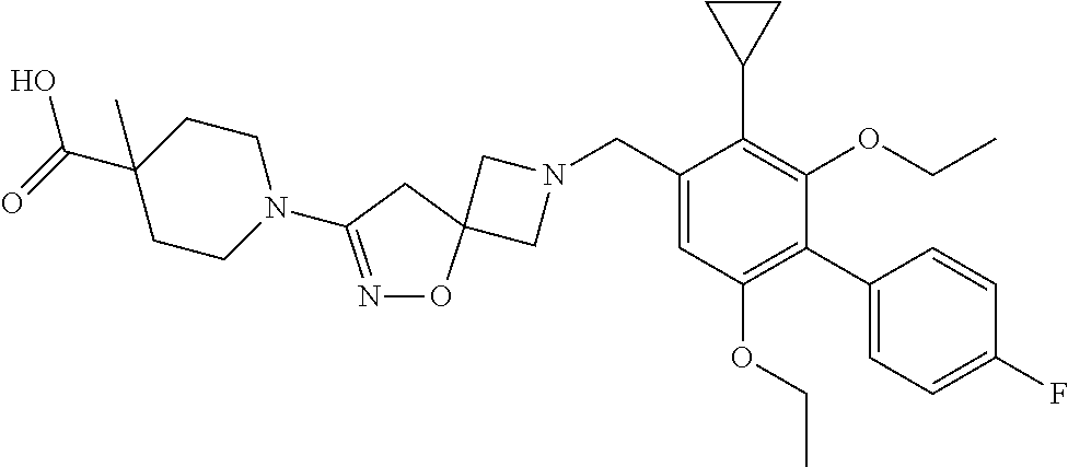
C1N(CC2=CC(OCC)=C(C3=CC=C(F)C=C3)C(OCC)=C2C2CC2)CC12ON=C(N1CCC(C(=O)O)(C)CC1)C2
